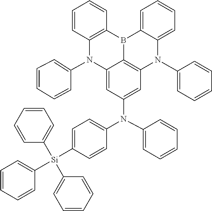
C12=C(B3C4=C(N(C5=CC=CC=C5)C5=CC=CC=C35)C=C(N(C3=CC=C([Si](C5=CC=CC=C5)(C5=CC=CC=C5)C5=CC=CC=C5)C=C3)C3=CC=CC=C3)C=C4N1C1=CC=CC=C1)C=CC=C2
